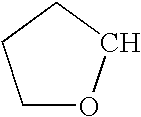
C1OCCC1
